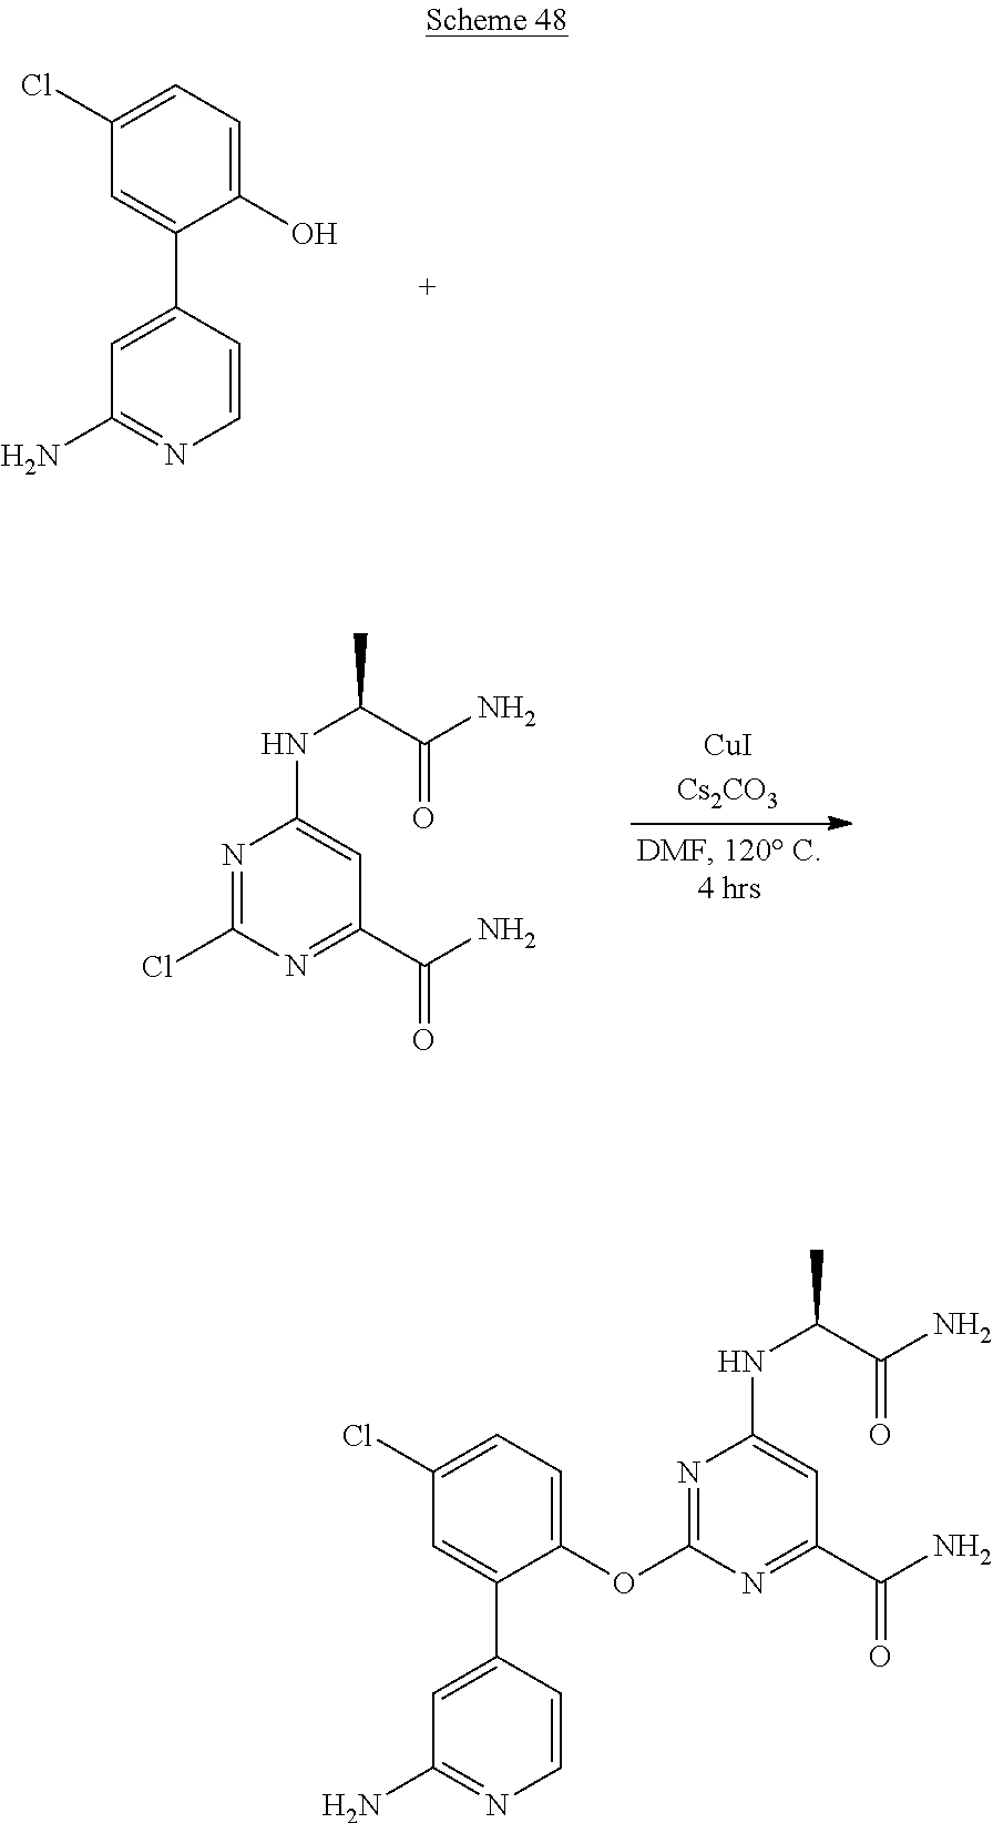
C1(O)=CC=C(Cl)C=C1C1=CC(N)=NC=C1.N1=C(Cl)N=C(C(N)=O)C=C1NC(C)C(N)=O.N1=C(OC2=CC=C(Cl)C=C2C2=CC(N)=NC=C2)N=C(C(N)=O)C=C1NC(C)C(N)=O
